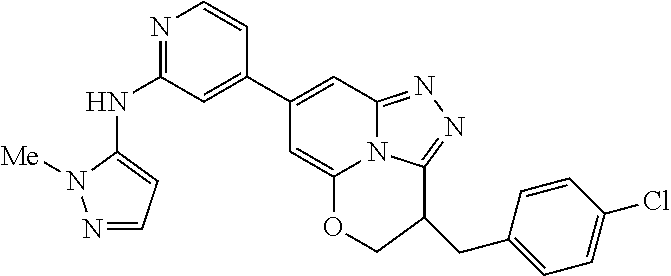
N1=C(NC2=CC=NN2[Me])C=C(C2=CC3=NN=C4N3C(=C2)OCC4CC2=CC=C(Cl)C=C2)C=C1
